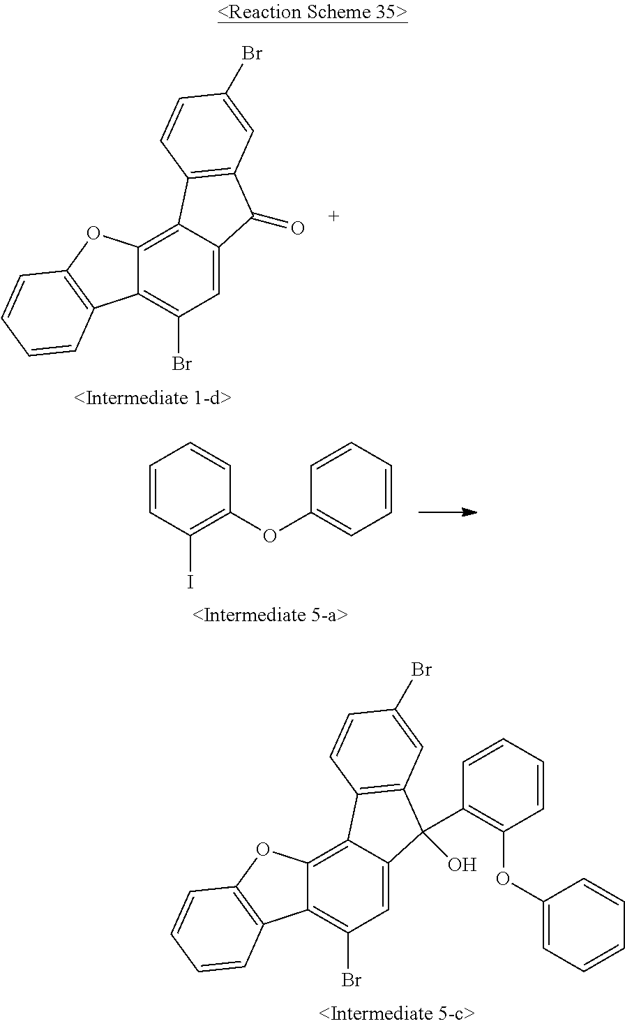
C1=CC2=C(C=C1Br)C(C1=C(OC3=CC=CC=C3)C=CC=C1)(O)C1=CC(Br)=C3C(=C21)OC1=C3C=CC=C1.C1=CC2=C(C=C1Br)C(=O)C1=CC(Br)=C3C(=C21)OC1=C3C=CC=C1.C1=CC(I)=C(OC2=CC=CC=C2)C=C1
